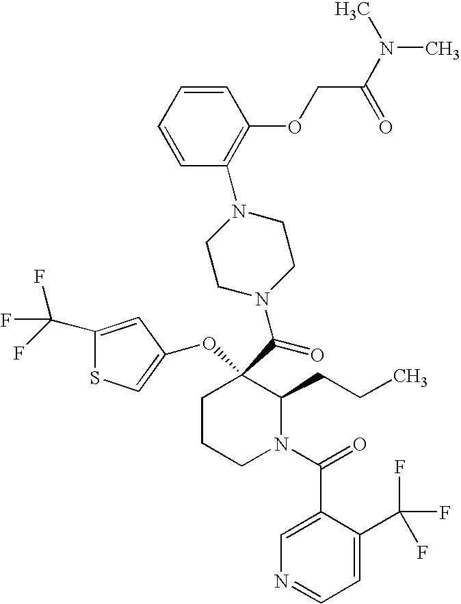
C1CCN(C(=O)C2=CN=CC=C2C(F)(F)F)C(CCC)C1(C(=O)N1CCN(C2=C(OCC(=O)N(C)C)C=CC=C2)CC1)OC1=CSC(C(F)(F)F)=C1
